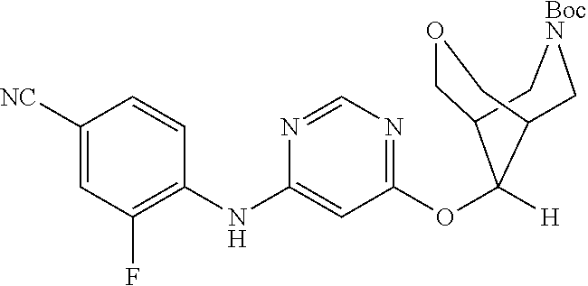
C1([NC])=CC(F)=C(NC2=CC(OC3([H])C4COCC3C[BocN]C4)=NC=N2)C=C1
